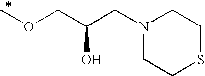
N1(CC(COC)O)CCSCC1
